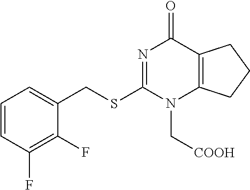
C1=CC(F)=C(F)C(CSC2=NC(=O)C3=C(N2C[COOH])CCC3)=C1
